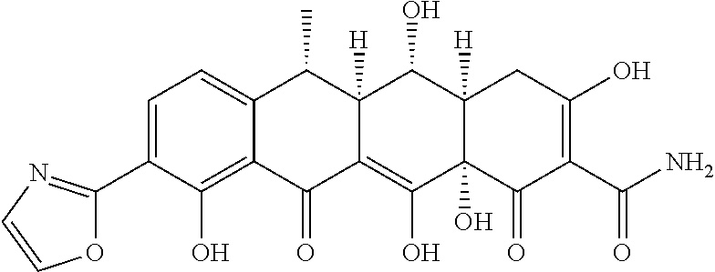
C1=C(C2=NC=CO2)C(O)=C2C(=C1)C(C)C1([H])C(=C(O)C3(O)C([H])(C1O)CC(O)=C(C(N)=O)C3=O)C2=O
